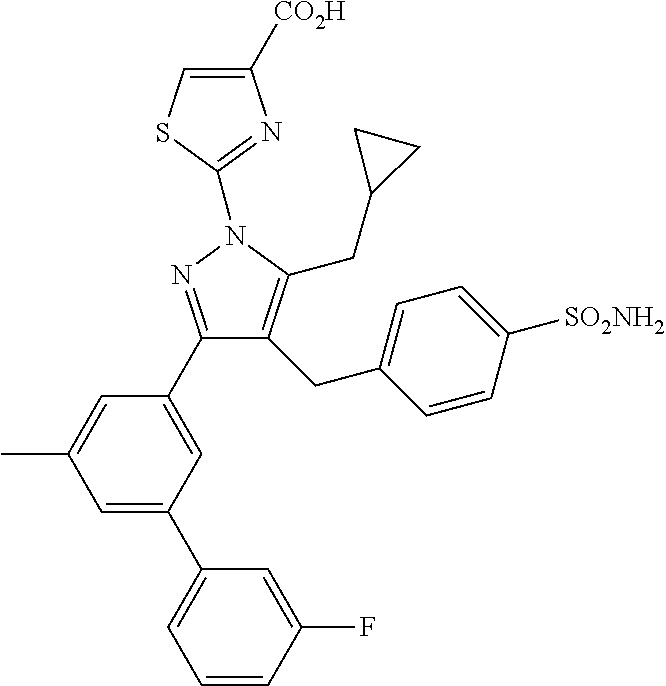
C1=C(C2=CC=CC(F)=C2)C=C(C2=NN(C3=NC([CO2H])=CS3)C(CC3CC3)=C2CC2=CC=C([SO2NH2])C=C2)C=C1C
